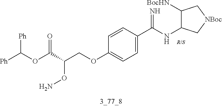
[Ph]C(OC(C(COC1=CC=C(C(NC2C([BocHN])C[NBoc]C2)=N)C=C1)ON)=O)[Ph]
